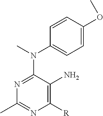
C1([R])=C(N)C(N(C)C2=CC=C(OC)C=C2)=NC(C)=N1
